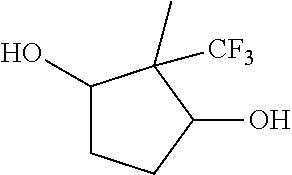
C1(O)CCC(O)C1(C)[CF3]
